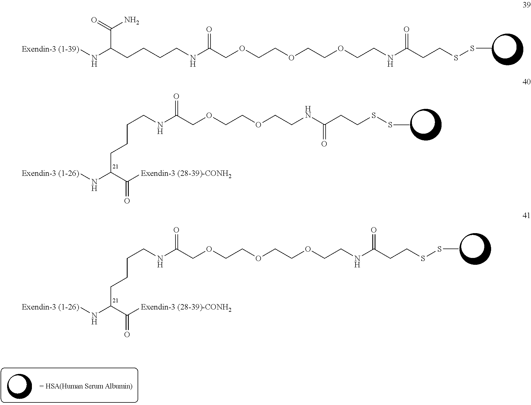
N(C(CCCCNC(COCCOCCOCCNC(CCSSC)=O)=O)C(N)=O)[Exendin-3 (1-39)].[Exendin-3 (1-26)]NC(C([Exendin-3 (28-39)-CONH2])=O)CCCCNC(COCCOCCNC(CCSSC)=O)=O.[Exendin-3 (1-26)]NC(C([Exendin-3 (28-39)-CONH2])=O)CCCCNC(COCCOCCOCCNC(CCSSC)=O)=O
